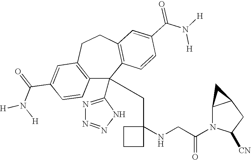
C1(C(=O)N([H])[H])=CC2=C(C=C1)C(C1=NN=NN1)(CC1(NCC(N3C([CN])CC4C3C4)=O)CCC1)C1=C(CC2)C=C(C(N([H])[H])=O)C=C1
